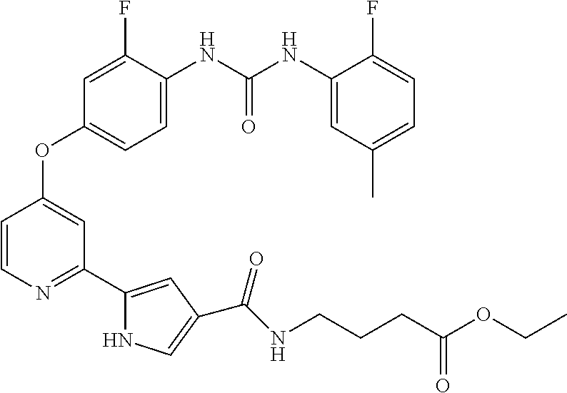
C1=C(NC(NC2=CC(C)=CC=C2F)=O)C(F)=CC(OC2=CC(C3=CC(C(NCCCC(OCC)=O)=O)=CN3)=NC=C2)=C1
